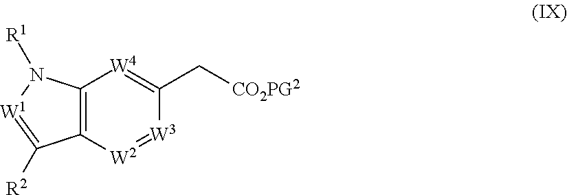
C12=C([W2]=[W3]C(C[CO2PG2])=[W4]1)C([R2])=[W1]N2[R1]
